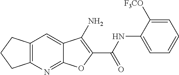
C12=C(N=C3C(=C1)C(N)=C(C(NC1=CC=CC=C1[F3CO])=O)O3)CCC2
